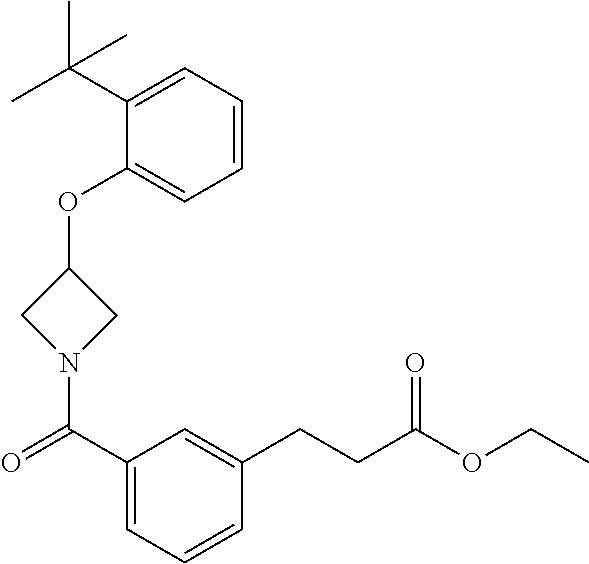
C1(OC2CN(C(C3=CC=CC(CCC(OCC)=O)=C3)=O)C2)=CC=CC=C1C(C)(C)C
